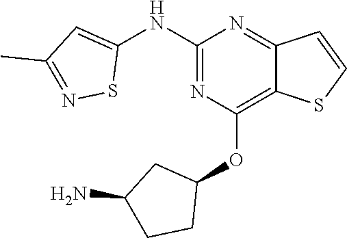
C1(NC2=CC(C)=NS2)=NC(OC2CC(N)CC2)=C2C(=N1)C=CS2
